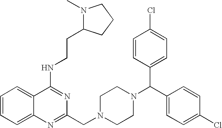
C1(NCCC2N(C)CCC2)=NC(CN2CCN(C(C3=CC=C(Cl)C=C3)C3=CC=C(Cl)C=C3)CC2)=NC2=CC=CC=C12
